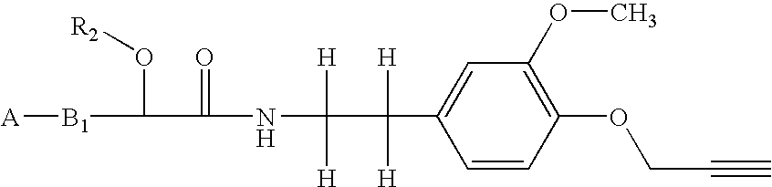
C1=C(C([H])([H])C([H])(NC(=O)C(O[R2])[B1][A])[H])C=CC(OCC#C)=C1OC
